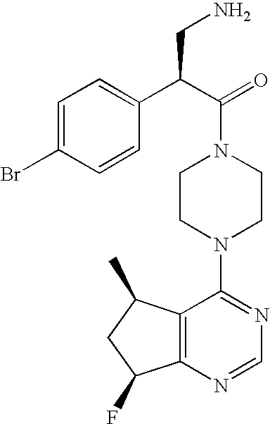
C1(C(C(=O)N2CCN(C3=NC=NC4=C3C(C)CC4F)CC2)CN)=CC=C(Br)C=C1
